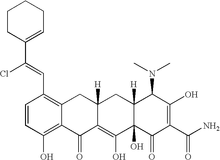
C1=CC(O)=C2C(=C1C=C(C1=CCCCC1)Cl)CC1([H])C(=C(O)C3(O)C([H])(C1)C(N(C)C)C(O)=C(C(N)=O)C3=O)C2=O
